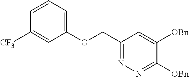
C(C1=NN=C([OBn])C([OBn])=C1)OC1=CC=CC([CF3])=C1
